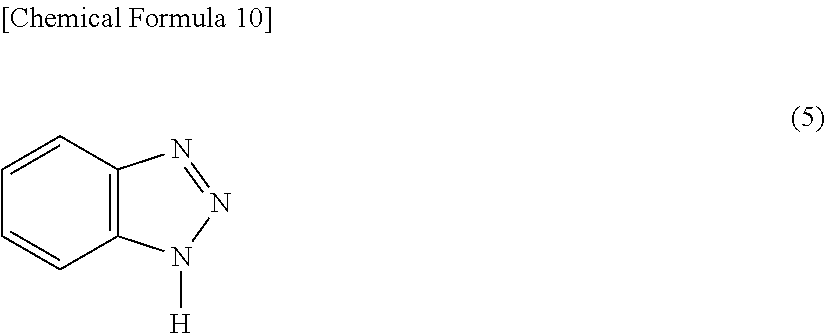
C1=CC=CC2=C1N([H])N=N2
